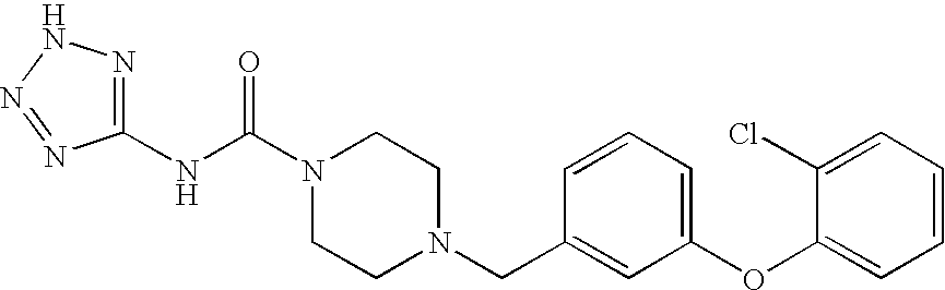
N(C(N1CCN(CC2=CC(OC3=CC=CC=C3Cl)=CC=C2)CC1)=O)C1=NNN=N1
